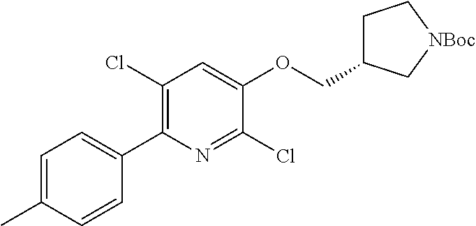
ClC1=C(C2=CC=C(C)C=C2)N=C(Cl)C(OCC2CC[NBoc]C2)=C1
